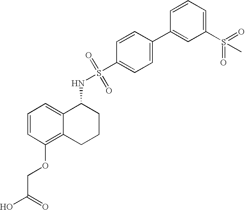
C1=CC(OCC(O)=O)=C2C(=C1)C(NS(C1=CC=C(C3=CC(S(=O)(=O)C)=CC=C3)C=C1)(=O)=O)CCC2
